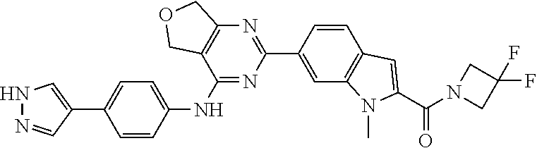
C1(NC2=CC=C(C3=CNN=C3)C=C2)=NC(C2=CC3=C(C=C2)C=C(C(N2CC(F)(F)C2)=O)N3C)=NC2=C1COC2
